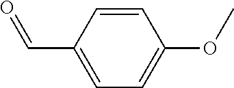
O=CC1=CC=C(OC)C=C1
